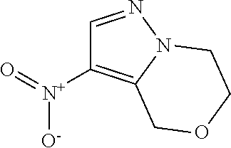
C1=NN2C(=C1[N+](=O)[O-])COCC2
